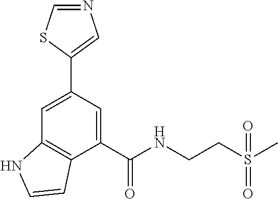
C1=C(C2=CN=CS2)C=C(C(NCCS(C)(=O)=O)=O)C2=C1NC=C2
